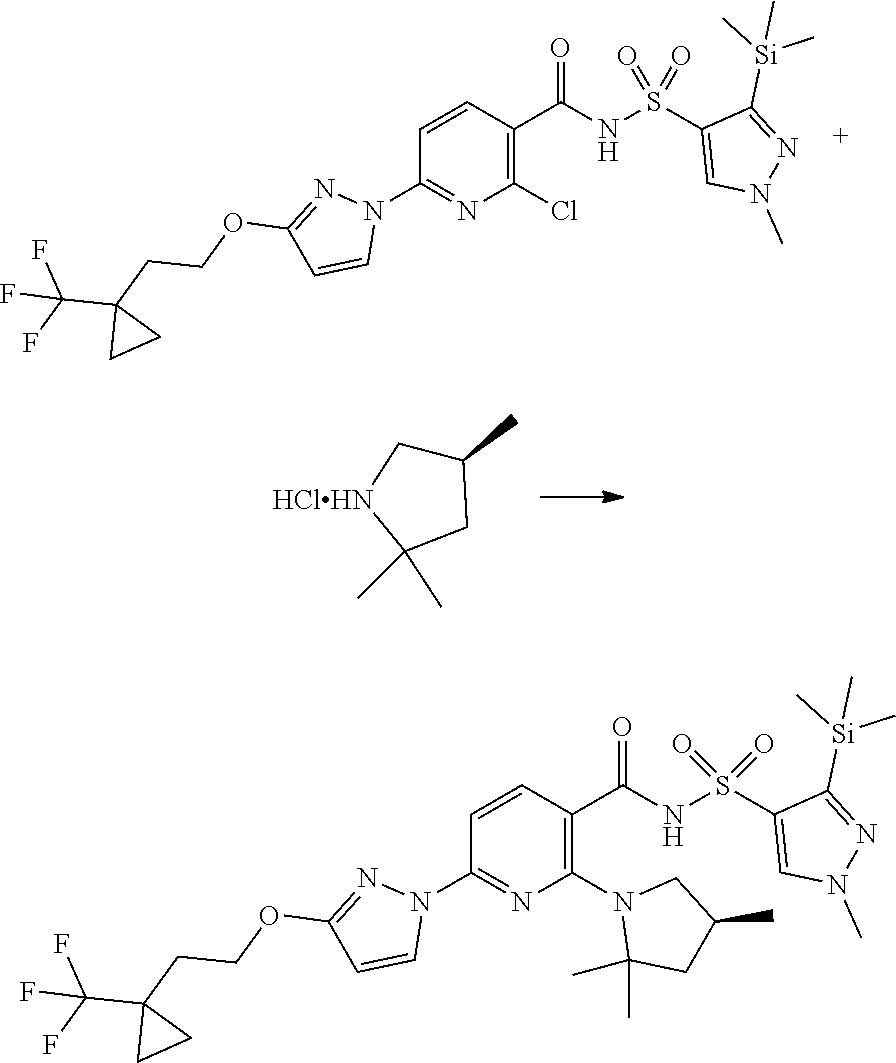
C1(C)(C)CC(C)C[HClHN]1.C1=CC(C(NS(C2=CN(C)N=C2[Si](C)(C)C)(=O)=O)=O)=C(Cl)N=C1N1N=C(OCCC2(C(F)(F)F)CC2)C=C1.C1=CC(C(NS(C2=CN(C)N=C2[Si](C)(C)C)(=O)=O)=O)=C(N2C(C)(C)CC(C)C2)N=C1N1N=C(OCCC2(C(F)(F)F)CC2)C=C1
